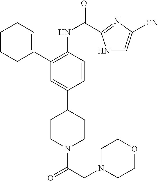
C(N1CCC(C2=CC(C3=CCCCC3)=C(NC(=O)C3=NC([CN])=CN3)C=C2)CC1)(=O)CN1CCOCC1
